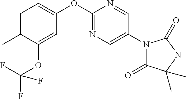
C1(OC2=CC=C(C)C(OC(F)(F)F)=C2)=NC=C(N2C(=O)C(C)(C)NC2=O)C=N1
